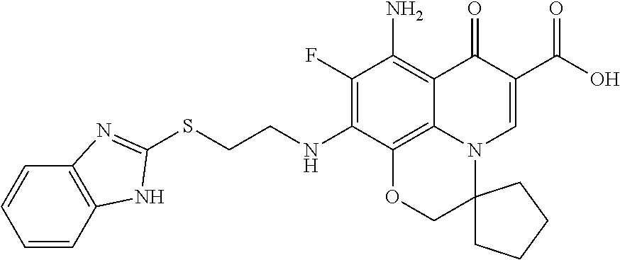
S(CCNC1=C(F)C(N)=C2C3=C1OCC1(N3C=C(C(O)=O)C2=O)CCCC1)C1=NC2=C(C=CC=C2)N1
